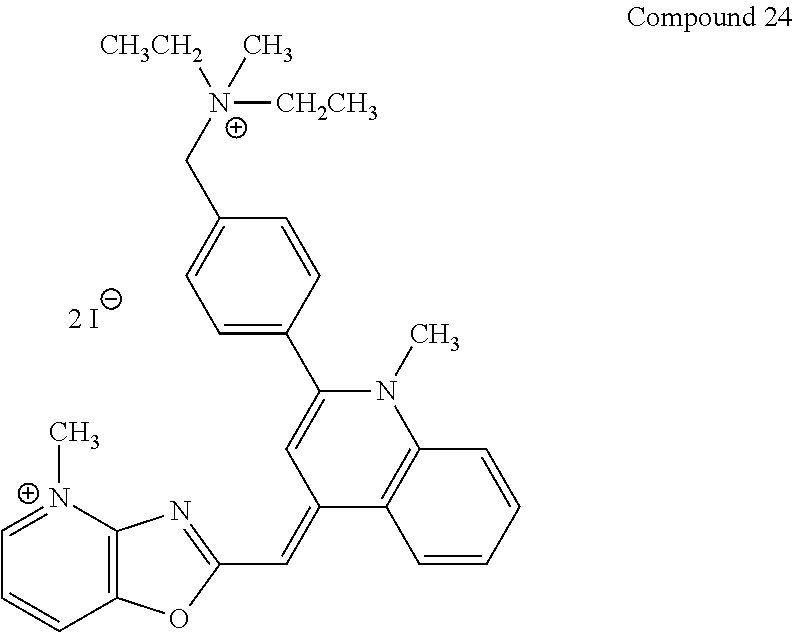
C1=C(C2=CC(=CC3=NC4=C(C=CC=[N+]4C)O3)C3=C(N2C)C=CC=C3)C=CC(C[N+]([CH2CH3])([CH3CH2])C)=C1.[2 I]
